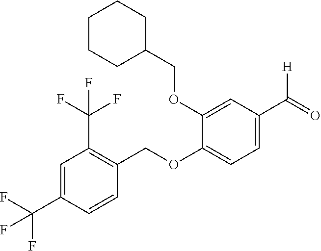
C1(C(=O)[H])=CC=C(OCC2=C(C(F)(F)F)C=C(C(F)(F)F)C=C2)C(OCC2CCCCC2)=C1
